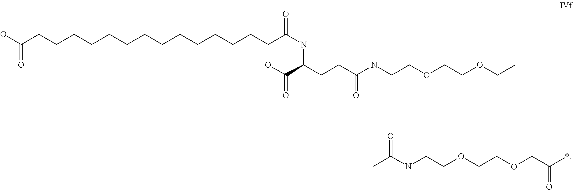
C(NCCOCCOCC(*)=O)(=O)C.C(CCCCCCCCCCCCCCC(NC(CCC(=O)NCCOCCOCC)C(=O)O)=O)(O)=O
